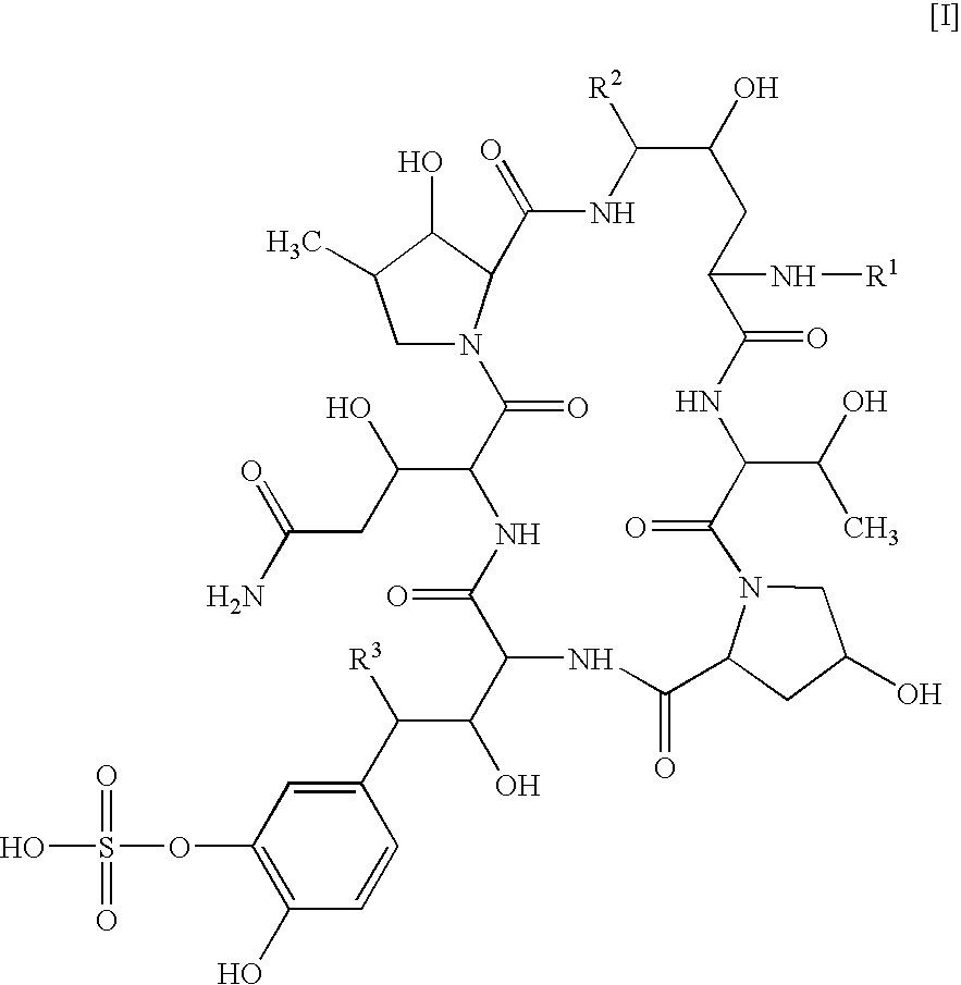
C1=CC(C(C(O)C2NC(=O)C3CC(O)CN3C(=O)C(C(O)C)NC(=O)C(N[R1])CC(O)C([R2])NC(=O)C3N(C(=O)C(C(CC(N)=O)O)NC2=O)CC(C)C3O)[R3])=CC(OS(O)(=O)=O)=C1O
